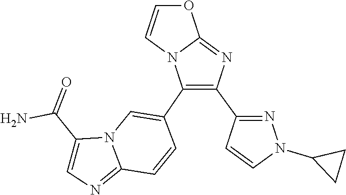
C12=NC(C3=NN(C4CC4)C=C3)=C(C3=CN4C(=NC=C4C(=O)N)C=C3)N1C=CO2
